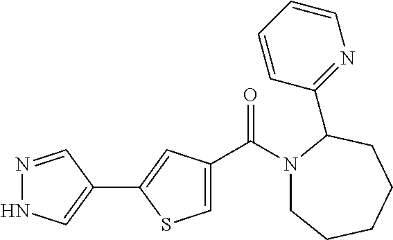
N1(C(C2=CSC(C3=CNN=C3)=C2)=O)CCCCCC1C1=NC=CC=C1
